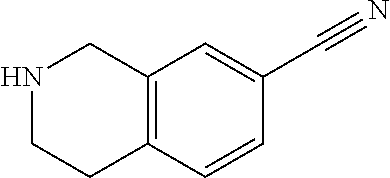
N1CCC2=C(C1)C=C(C#N)C=C2
